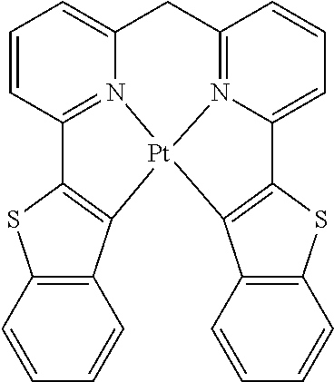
N12=C3C=CC=C1C1=C(C4=C(S1)C=CC=C4)[Pt]21N2=C(C=CC=C2C3)C2=C1C1=C(S2)C=CC=C1
